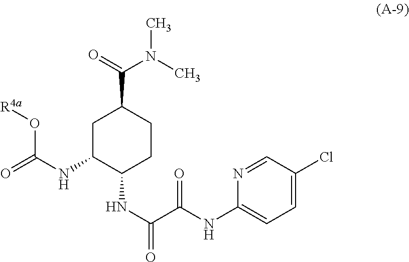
C1C(NC(O[R4a])=O)C(NC(C(NC2=CC=C(Cl)C=N2)=O)=O)CCC1C(=O)N(C)C
